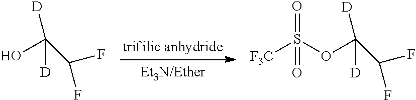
OC(C(F)F)([D])[D].O(C(C(F)F)([D])[D])S([F3C])(=O)=O
